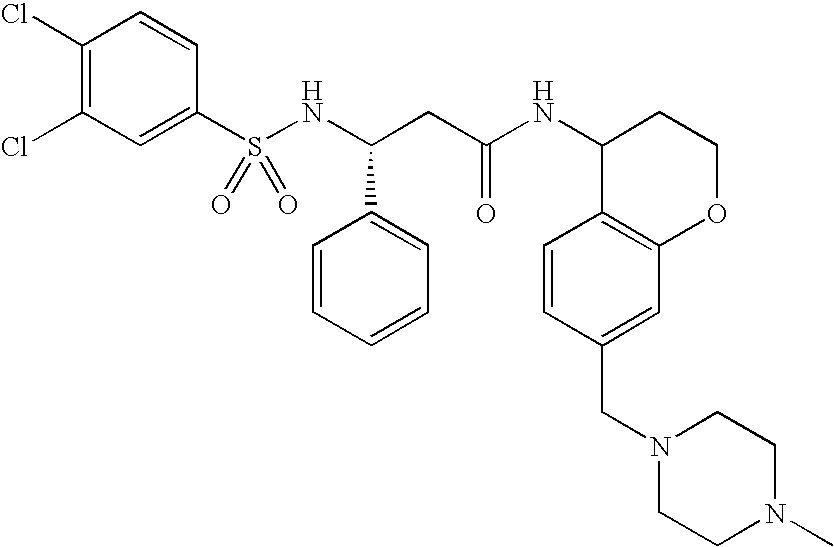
C1(Cl)=C(Cl)C=CC(S(NC(CC(NC2C3=C(OCC2)C=C(CN2CCN(C)CC2)C=C3)=O)C2=CC=CC=C2)(=O)=O)=C1
